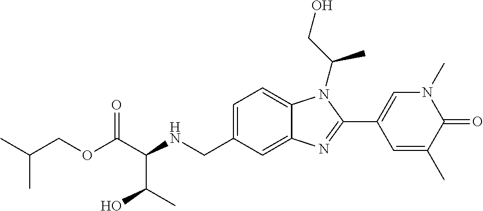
C(OC(C(NCC1=CC=C2C(=C1)N=C(C1=CN(C)C(=O)C(C)=C1)N2C(CO)C)C(O)C)=O)C(C)C
